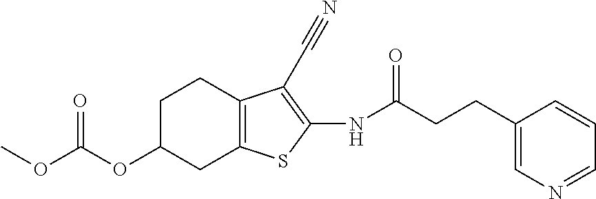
COC(OC1CC2=C(CC1)C(C#N)=C(NC(CCC1=CN=CC=C1)=O)S2)=O
